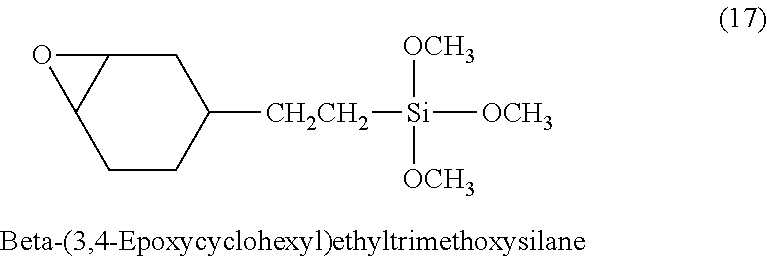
C1CC([CH2CH2][Si]([OCH3])([OCH3])[OCH3])CC2C1O2
